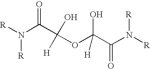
[R]N(C(C(OC(C(N([R])[R])=O)(O)[H])(O)[H])=O)[R]
